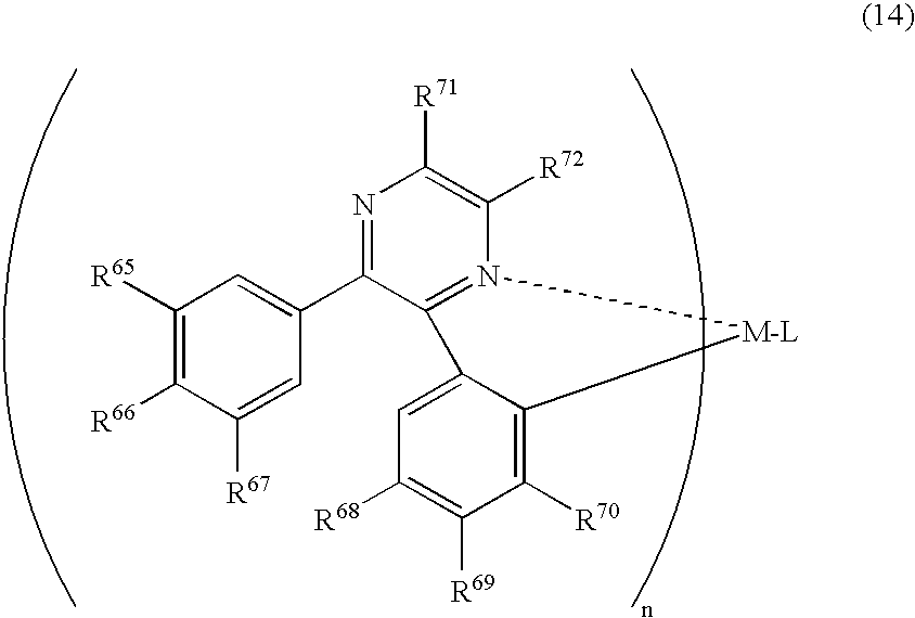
N1=C(C2=CC([R65])=C([R66])C([R67])=C2)C2=N(C([R72])=C1[R71])[M-L]C1=C([R70])C([R69])=C([R68])C=C21
